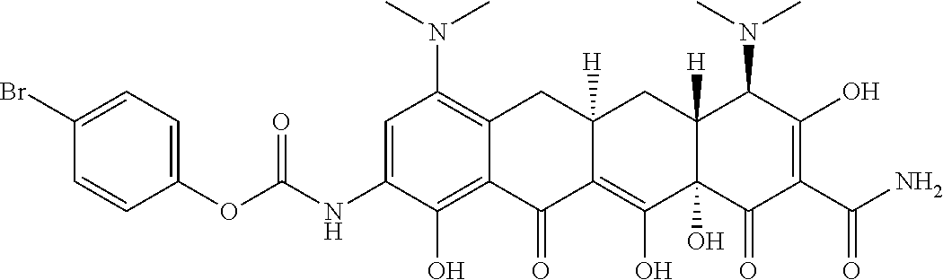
C1=C(NC(OC2=CC=C(Br)C=C2)=O)C(O)=C2C(=C1N(C)C)CC1([H])C(=C(O)C3(O)C([H])(C1)C(N(C)C)C(O)=C(C(N)=O)C3=O)C2=O
